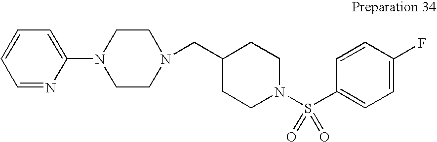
C1=NC(N2CCN(CC3CCN(S(C4=CC=C(F)C=C4)(=O)=O)CC3)CC2)=CC=C1
